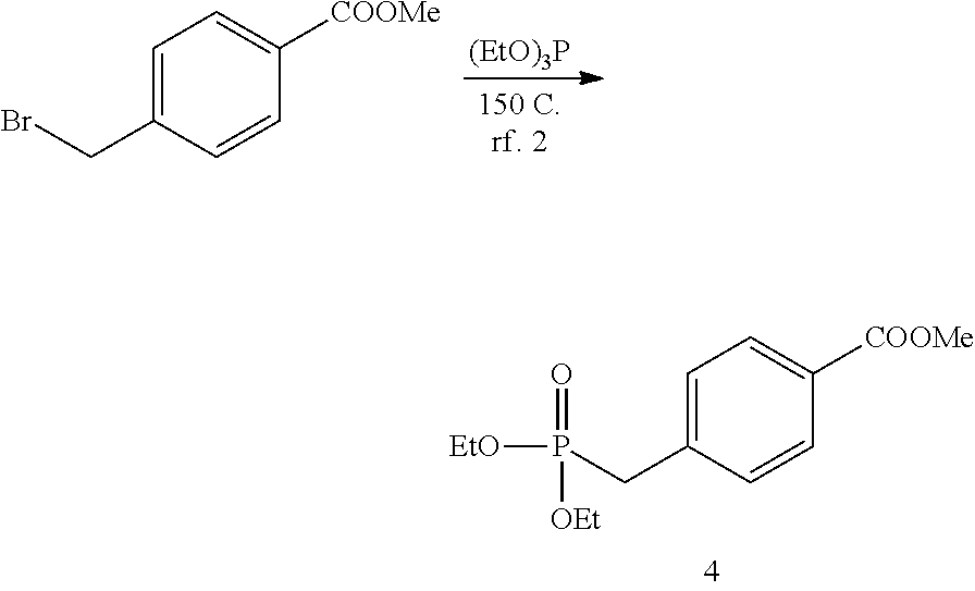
[(EtO)3P].C1=C(CBr)C=CC([COOMe])=C1.C1=C(CP([EtO])(=O)[OEt])C=CC([COOMe])=C1
